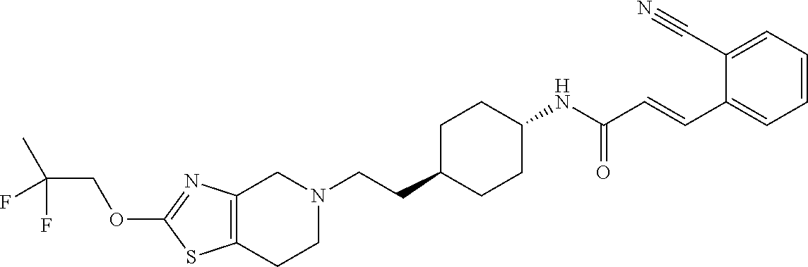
C12=C(CCN(CCC3CCC(NC(C=CC4=CC=CC=C4C#N)=O)CC3)C1)SC(OCC(C)(F)F)=N2
